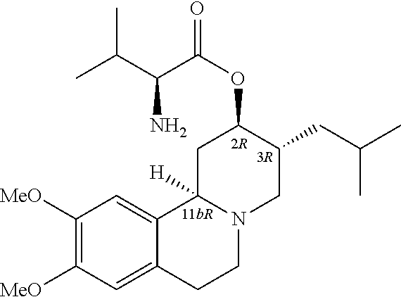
C1([MeO])=C([MeO])C=C2C(=C1)C1([H])N(CC2)CC(CC(C)C)C(OC(C(C(C)C)N)=O)C1
